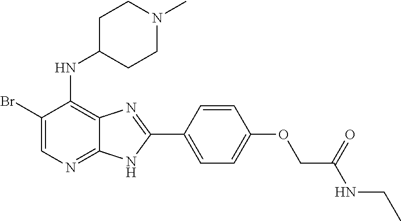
C1(Br)=CN=C2C(=C1NC1CCN(C)CC1)N=C(C1=CC=C(OCC(NCC)=O)C=C1)N2
